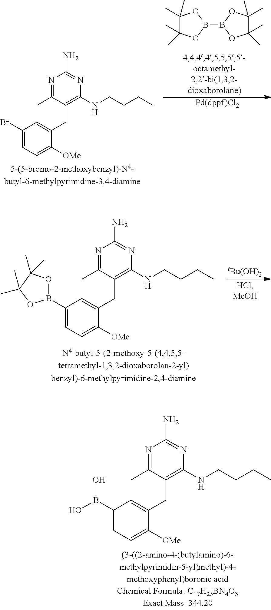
BrC1=CC=C([OMe])C(CC2=C(NCCCC)N=C(N)N=C2C)=C1.C1(C)(C)C(C)(C)OB(B2OC(C)(C)C(C)(C)O2)O1.B1(C2=CC=C([OMe])C(CC3=C(NCCCC)N=C(N)N=C3C)=C2)OC(C)(C)C(C)(C)O1.B(C1=CC=C([OMe])C(CC2=C(NCCCC)N=C(N)N=C2C)=C1)(O)O
